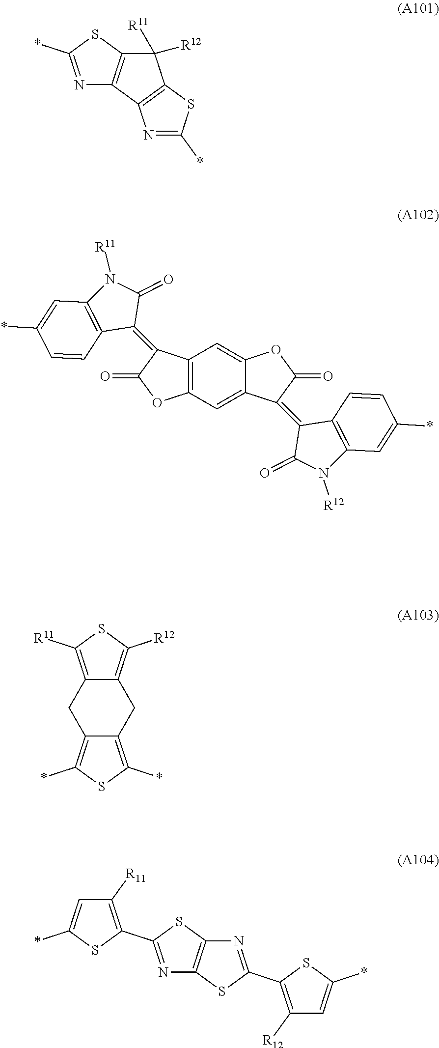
N1=C(*)SC2=C1C1=C(C2([R11])[R12])SC(*)=N1.C12=C(C=C3C(=C1)OC(=O)C3=C1C(=O)N([R12])C3=C1C=CC(*)=C3)OC(=O)C2=C1C(=O)N([R11])C2=C1C=CC(*)=C2.C12=C([R12])SC([R11])=C1CC1=C(*)SC(*)=C1C2.N1=C(C2=C([R11])C=C(*)S2)SC2=C1SC(C1=C([R12])C=C(*)S1)=N2
